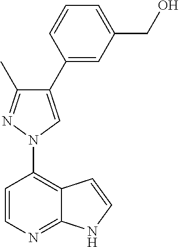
C1=CC(N2N=C(C)C(C3=CC(CO)=CC=C3)=C2)=C2C(=N1)NC=C2
